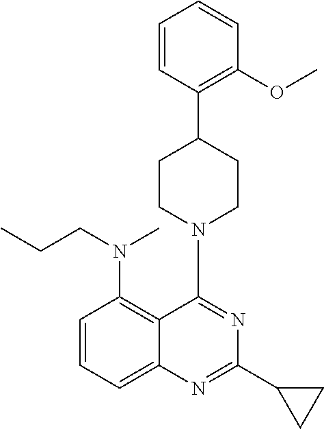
C1=CC=C2C(=C1N(CCC)C)C(N1CCC(C3=C(OC)C=CC=C3)CC1)=NC(C1CC1)=N2
